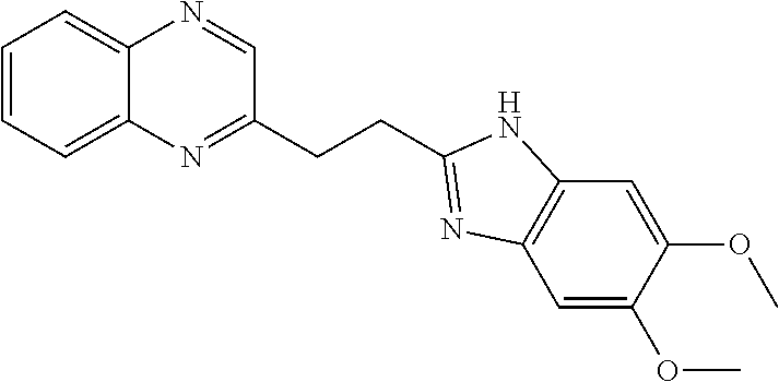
C1=CC=C2C(=C1)N=CC(CCC1=NC3=C(N1)C=C(OC)C(OC)=C3)=N2
